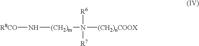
[R8CO]N[(CH2)m]N([R6])([R7])[(CH2)nCOOX]
